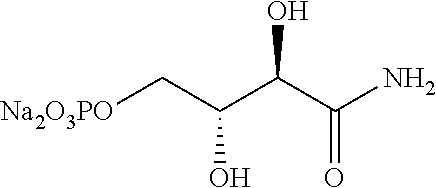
C(O)(C(N)=O)C(C[Na2O3PO])O
